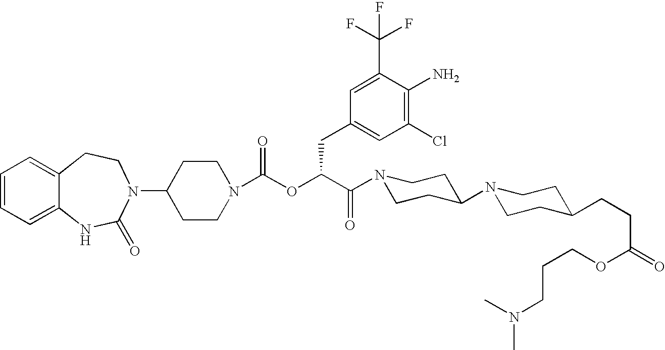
C12=CC=CC=C1NC(=O)N(C1CCN(C(OC(C(=O)N3CCC(N4CCC(CCC(OCCCN(C)C)=O)CC4)CC3)CC3=CC(Cl)=C(N)C(C(F)(F)F)=C3)=O)CC1)CC2
